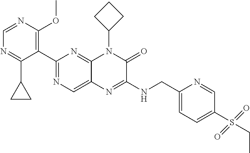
C1(C2=NC=C3C(=N2)N(C2CCC2)C(=O)C(NCC2=CC=C(S(CC)(=O)=O)C=N2)=N3)=C(OC)N=CN=C1C1CC1
